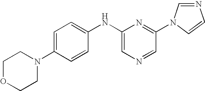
C1OCCN(C2=CC=C(NC3=CN=CC(N4C=NC=C4)=N3)C=C2)C1
